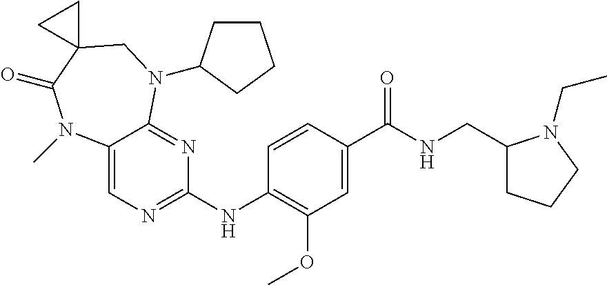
C1=CC(NC2=NC=C3C(=N2)N(C2CCCC2)CC2(C(=O)N3C)CC2)=C(OC)C=C1C(NCC1CCCN1CC)=O
